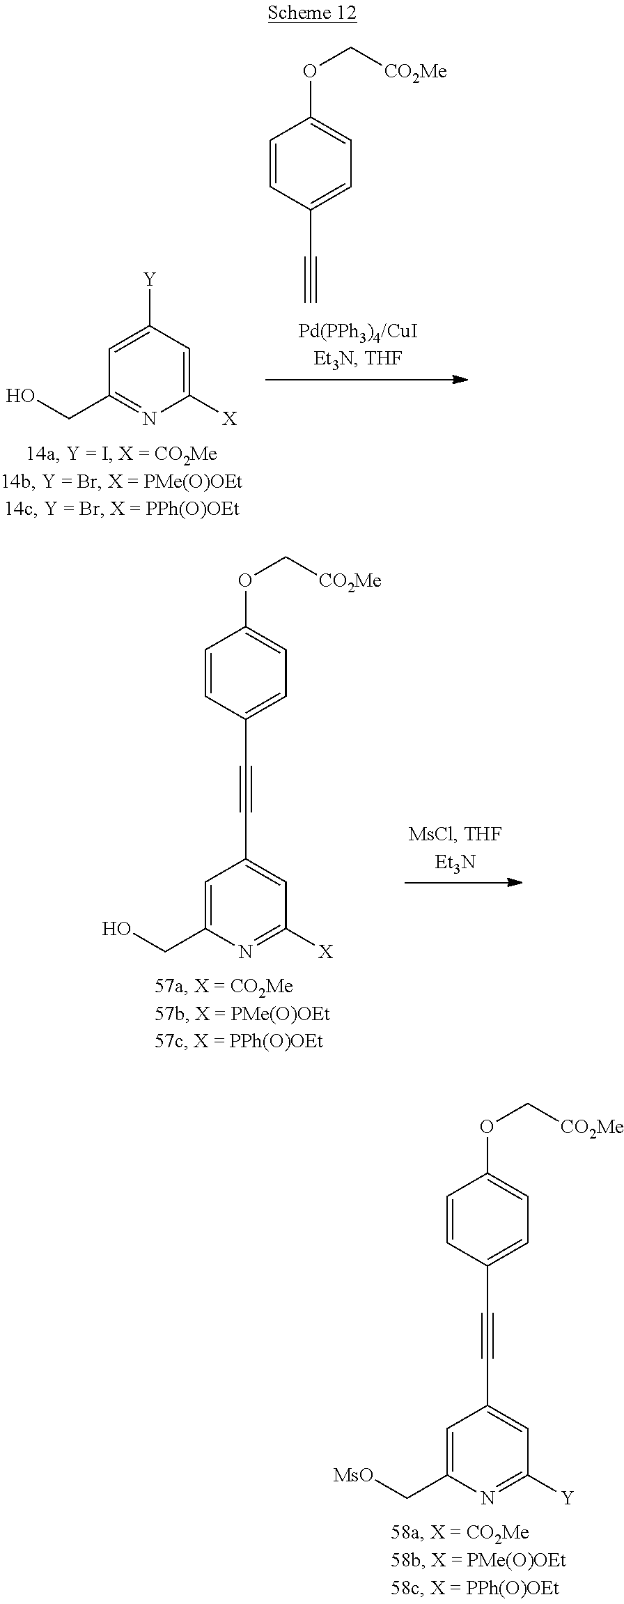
C1=CC(C#CC2=CC([Y])=NC(C[MsO])=C2)=CC=C1OC[CO2Me].[Y]C1=CC(CO)=NC([X])=C1.C1=CC(C#C)=CC=C1OC[CO2Me].C1=CC(C#CC2=CC([X])=NC(CO)=C2)=CC=C1OC[CO2Me]
